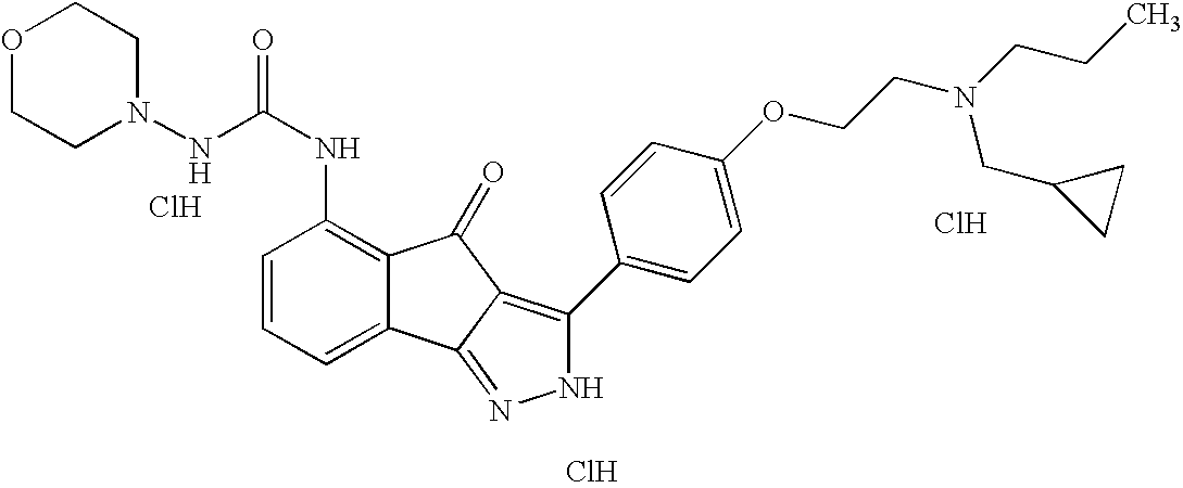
C1=CC=C2C(=C1NC(=O)NN1CCOCC1)C(=O)C1=C(C3=CC=C(OCCN(CCC)CC4CC4)C=C3)NN=C21.Cl.Cl.Cl
